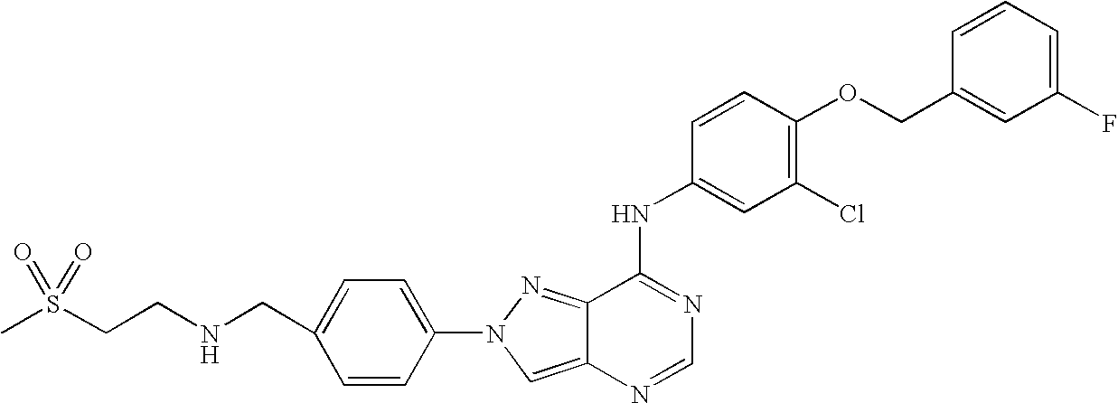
C(OC1=C(Cl)C=C(NC2=NC=NC3=CN(C4=CC=C(CNCCS(C)(=O)=O)C=C4)N=C23)C=C1)C1=CC(F)=CC=C1
